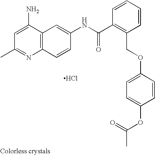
CC1=NC2=C(C(N)=C1)C=C(NC(C1=C(COC3=CC=C(OC(=O)C)C=C3)C=CC=C1)=O)C=C2.Cl
